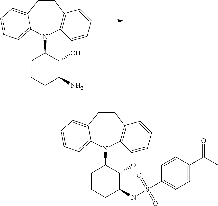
C12=C(CCC3=CC=CC=C3N1C1CCCC(N)C1O)C=CC=C2.C12=C(CCC3=CC=CC=C3N1C1CCCC(NS(=O)(=O)C3=CC=C(C(C)=O)C=C3)C1O)C=CC=C2
